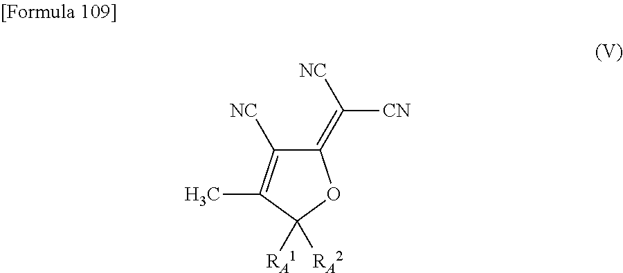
C1(=C([NC])[CN])C([NC])=C(C)C([RA2])([RA1])O1
